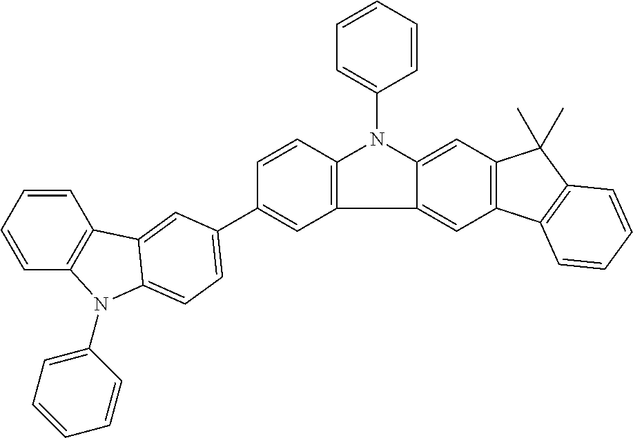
C1=CC=CC2=C1C1=CC(C3=CC4=C(C=C3)N(C3=CC=CC=C3)C3=CC5=C(C=C43)C3=C(C5(C)C)C=CC=C3)=CC=C1N2C1=CC=CC=C1
